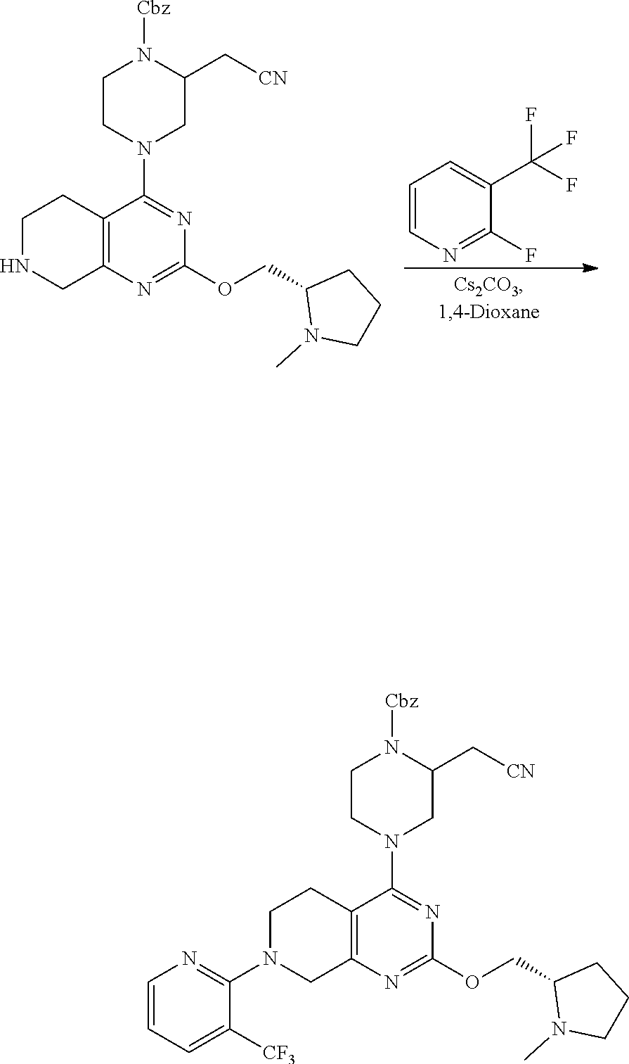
C1N(C2=NC=CC=C2[CF3])CC2=C(C1)C(N1CCN([Cbz])C(C[CN])C1)=NC(OCC1N(C)CCC1)=N2.C1NCC2=C(C1)C(N1CCN([Cbz])C(C[CN])C1)=NC(OCC1N(C)CCC1)=N2.C1=CN=C(F)C(C(F)(F)F)=C1
